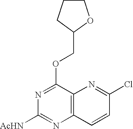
C12=C(C(OCC3OCCC3)=NC([AcHN])=N1)N=C(Cl)C=C2
